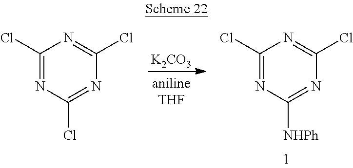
[K2CO3].C1(Cl)=NC([NHPh])=NC(Cl)=N1.C1(Cl)=NC(Cl)=NC(Cl)=N1
